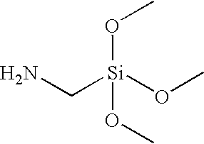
NC[Si](OC)(OC)OC
